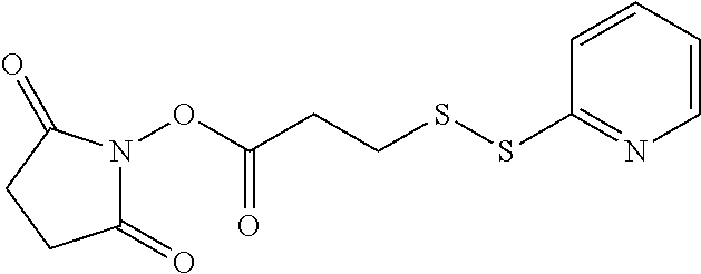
C1(=O)N(OC(=O)CCSSC2=NC=CC=C2)C(=O)CC1
